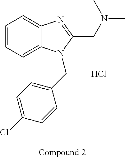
C1=CC=C2C(=C1)N=C(CN(C)C)N2CC1=CC=C(Cl)C=C1.Cl
